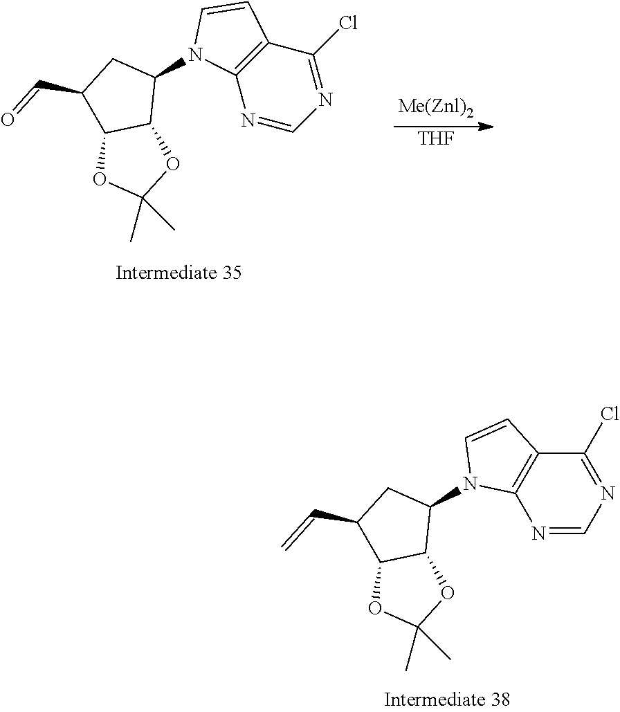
C1(N2C3=C(C(Cl)=NC=N3)C=C2)CC(C=C)C2C1OC(C)(C)O2.C1(N2C3=C(C(Cl)=NC=N3)C=C2)CC(C=O)C2C1OC(C)(C)O2.[THF]
